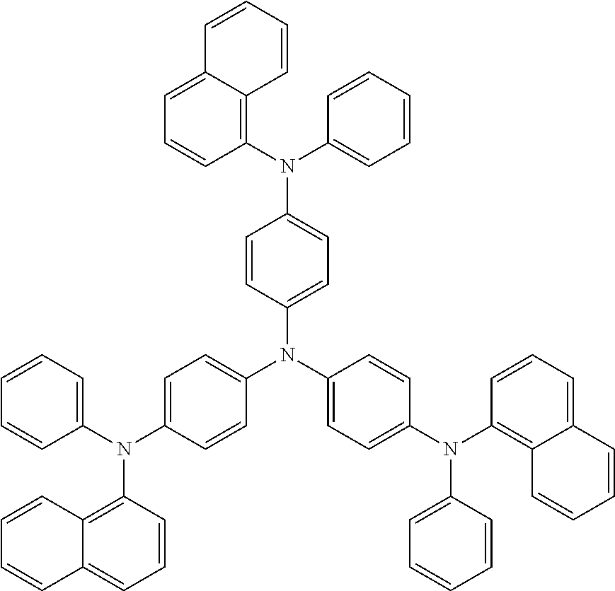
C1(N(C2=CC=C(N(C3=C4C(=CC=C3)C=CC=C4)C3=CC=CC=C3)C=C2)C2=CC=C(N(C3=C4C(=CC=C3)C=CC=C4)C3=CC=CC=C3)C=C2)=CC=C(N(C2=CC=CC=C2)C2=C3C(=CC=C2)C=CC=C3)C=C1
